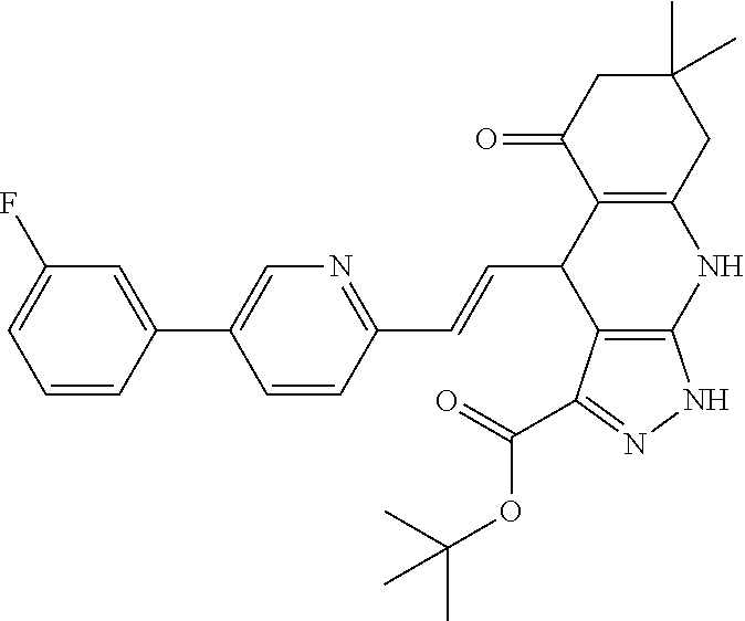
C1(C2=CC(F)=CC=C2)=CN=C(C=CC2C3=C(NC4=C2C(C(=O)OC(C)(C)C)=NN4)CC(C)(C)CC3=O)C=C1
